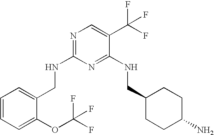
C1(CNC2=NC=C(C(F)(F)F)C(NCC3CCC(N)CC3)=N2)=CC=CC=C1OC(F)(F)F
